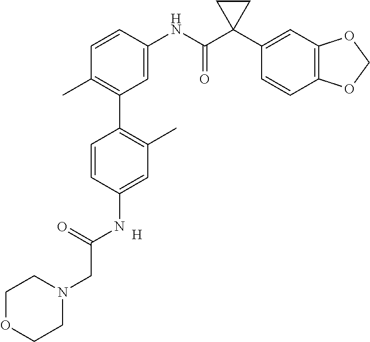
C1=C(NC(C2(C3=CC4=C(C=C3)OCO4)CC2)=O)C=CC(C)=C1C1=C(C)C=C(NC(=O)CN2CCOCC2)C=C1.[H]
